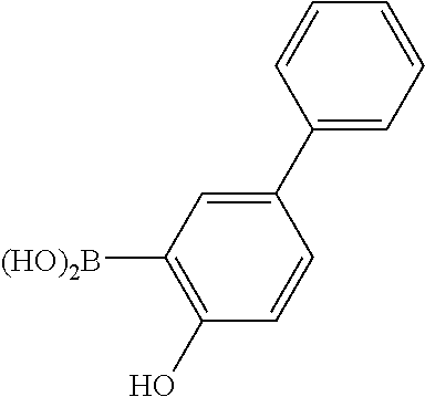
C1([(HO)2B])=C(O)C=CC(C2=CC=CC=C2)=C1
